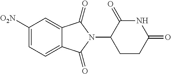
C1=C2C(=CC=C1[O2N])C(=O)N(C1CCC(=O)NC1=O)C2=O
